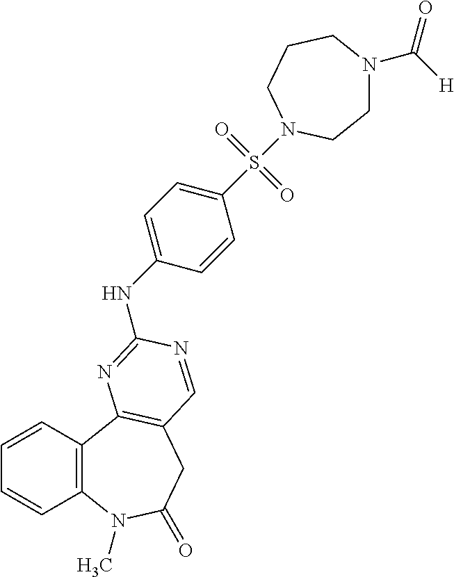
C1=CC2=C(C=C1)N(C)C(=O)CC1=C2N=C(NC2=CC=C(S(=O)(=O)N3CCCN(C([H])=O)CC3)C=C2)N=C1
